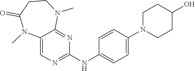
C12=CN=C(NC3=CC=C(N4CCC(O)CC4)C=C3)N=C1N(C)CCC(=O)N2C
